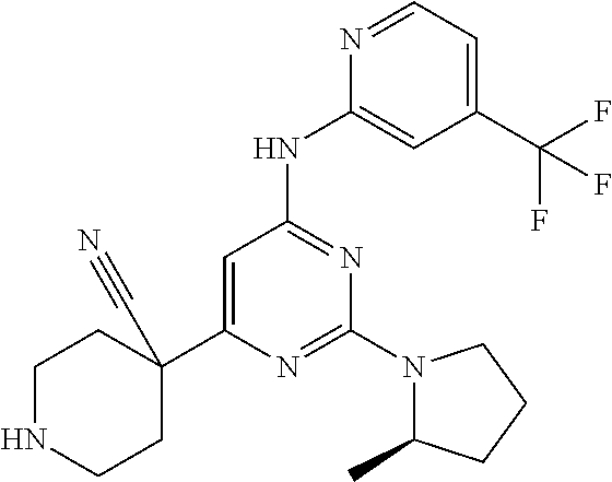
C1=C(C2(C#N)CCNCC2)N=C(N2C(C)CCC2)N=C1NC1=CC(C(F)(F)F)=CC=N1
